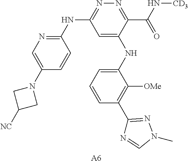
[A6].C1=C(NC2=CC=CC(C3=NN(C)C=N3)=C2[OMe])C(C(N[CD3])=O)=NN=C1NC1=NC=C(N2CC([NC])C2)C=C1
